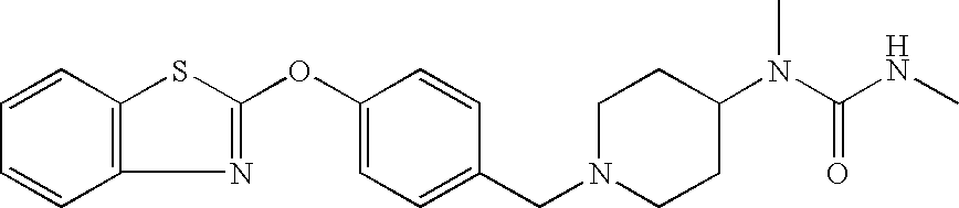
C1=CC2=C(C=C1)N=C(OC1=CC=C(CN3CCC(N(C(NC)=O)C)CC3)C=C1)S2
